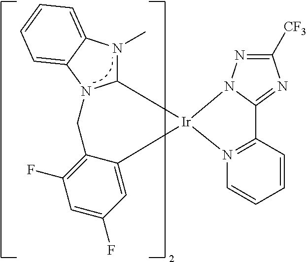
C1=CC=CN2=C1C1=NC([CF3])=NN1[Ir]21C2N(C)C3=CC=CC=C3N2CC2=C(F)C=C(F)C=C21
